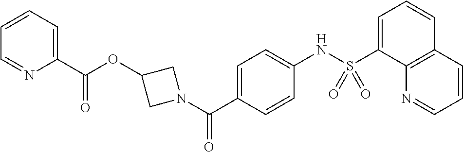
O=C(C1=CC=CC=N1)OC1CN(C(C2=CC=C(NS(C3=CC=CC4=C3N=CC=C4)(=O)=O)C=C2)=O)C1
